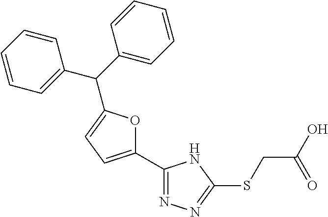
O1C(C2=NN=C(SCC(O)=O)N2)=CC=C1C(C1=CC=CC=C1)C1=CC=CC=C1
